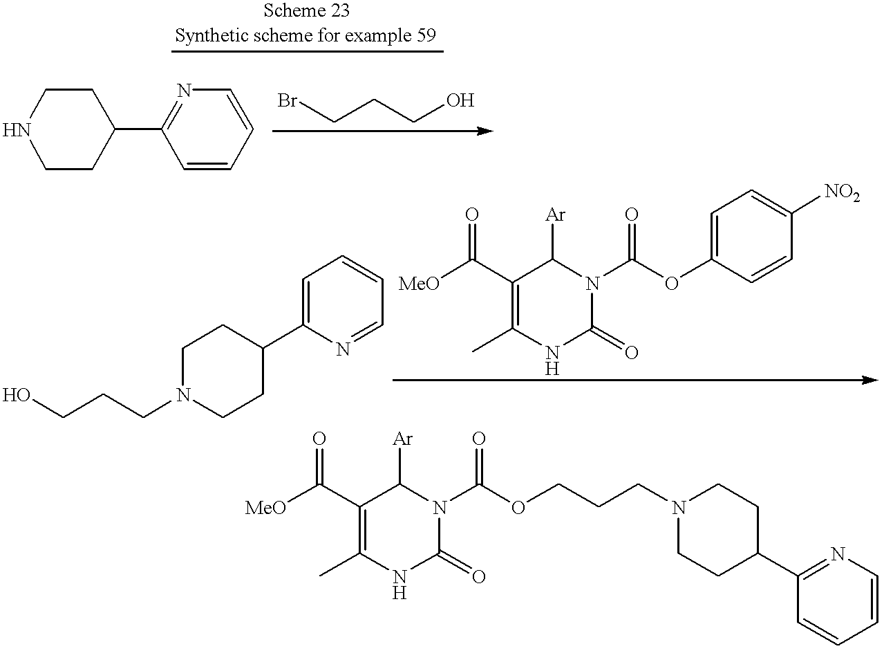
C1CC(C2=NC=CC=C2)CCN1.BrCCCO.C1=C(C2CCN(CCCO)CC2)N=CC=C1.[MeO]C(C1=C(C)NC(=O)N(C(OC2=CC=C([NO2])C=C2)=O)C1[Ar])=O.[MeO]C(C1=C(C)NC(=O)N(C(OCCCN2CCC(C3=NC=CC=C3)CC2)=O)C1[Ar])=O
